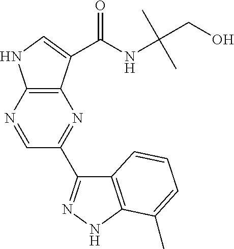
C12=C(N=CC(C3=NNC4=C3C=CC=C4C)=N1)NC=C2C(NC(C)(C)CO)=O
